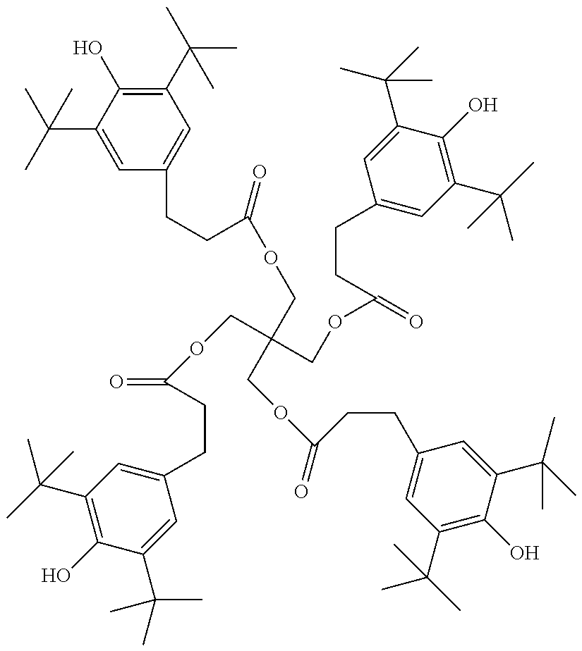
C1(O)=C(C(C)(C)C)C=C(CCC(=O)OCC(COC(CCC2=CC(C(C)(C)C)=C(O)C(C(C)(C)C)=C2)=O)(COC(CCC2=CC(C(C)(C)C)=C(O)C(C(C)(C)C)=C2)=O)COC(=O)CCC2=CC(C(C)(C)C)=C(O)C(C(C)(C)C)=C2)C=C1C(C)(C)C
